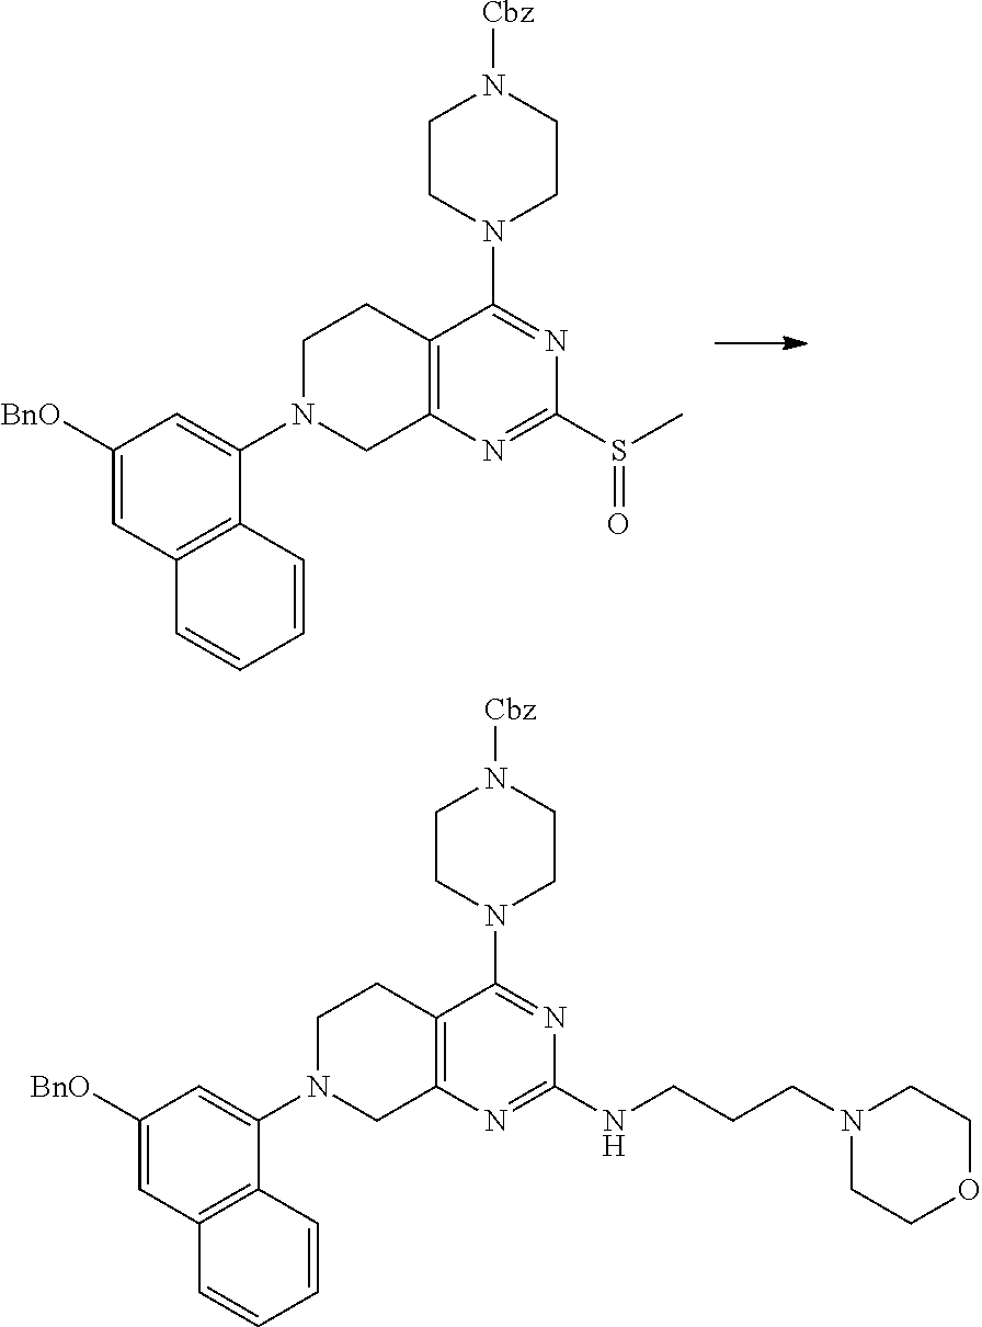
C12=C(N=C(S(C)=O)N=C1N1CCN([Cbz])CC1)CN(C1=CC([BnO])=CC3=C1C=CC=C3)CC2.C12=C(N=C(NCCCN3CCOCC3)N=C1N1CCN([Cbz])CC1)CN(C1=CC([BnO])=CC3=C1C=CC=C3)CC2
